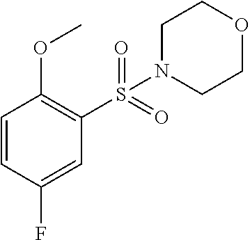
C1=CC(F)=CC(S(=O)(=O)N2CCOCC2)=C1OC
